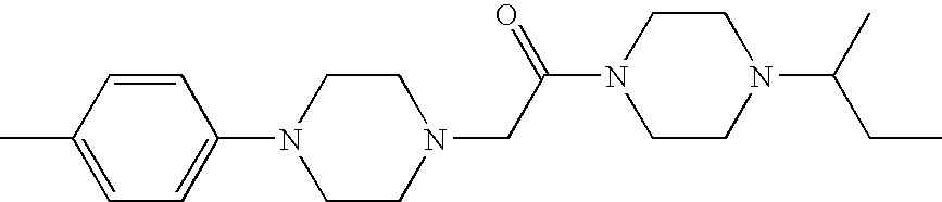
C1=CC(C)=CC=C1N1CCN(CC(N2CCN(C(CC)C)CC2)=O)CC1
